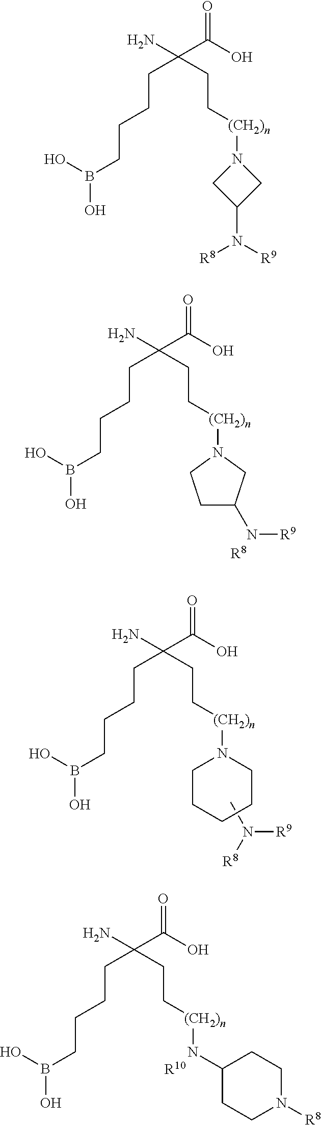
C(C(O)=O)(N)(CC[(CH2)n]N1CCCCC1)CCCCB(O)O.CN([R8])[R9].C(C(O)=O)(N)(CC[(CH2)n]NC1CCN([R8])CC1)CCCCB(O)O.[R10].C(C(O)=O)(N)(CC[(CH2)n]N1CCC(N[R9])C1)CCCCB(O)O.[R8].C(C(O)=O)(N)(CC[(CH2)n]N1CC(N([R9])[R8])C1)CCCCB(O)O
